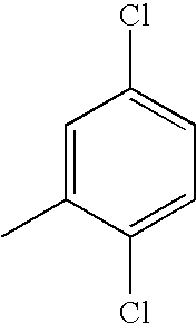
C1=C(C)C(Cl)=CC=C1Cl
